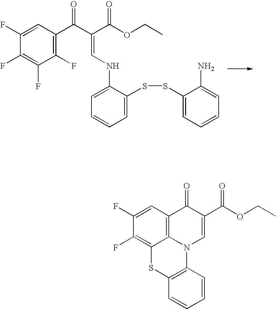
C1(F)=CC(C(C(C(OCC)=O)=CNC2=CC=CC=C2SSC2=CC=CC=C2N)=O)=C(F)C(F)=C1F.C1(F)=CC2=C3C(=C1F)SC1=C(N3C=C(C(=O)OCC)C2=O)C=CC=C1
